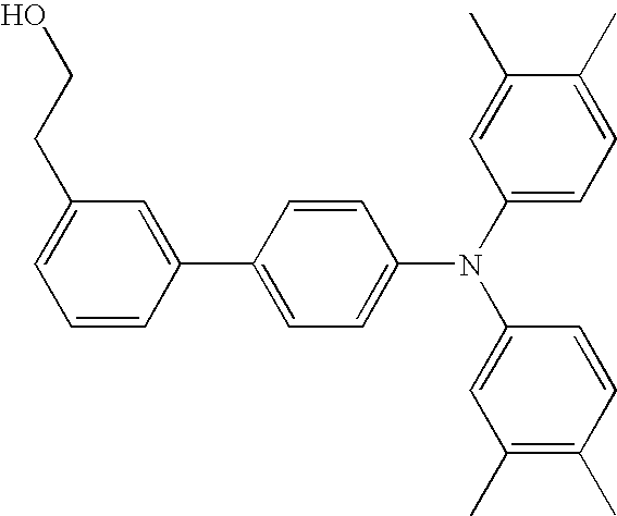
C1=C(CCO)C=C(C2=CC=C(N(C3=CC=C(C)C(C)=C3)C3=CC(C)=C(C)C=C3)C=C2)C=C1
